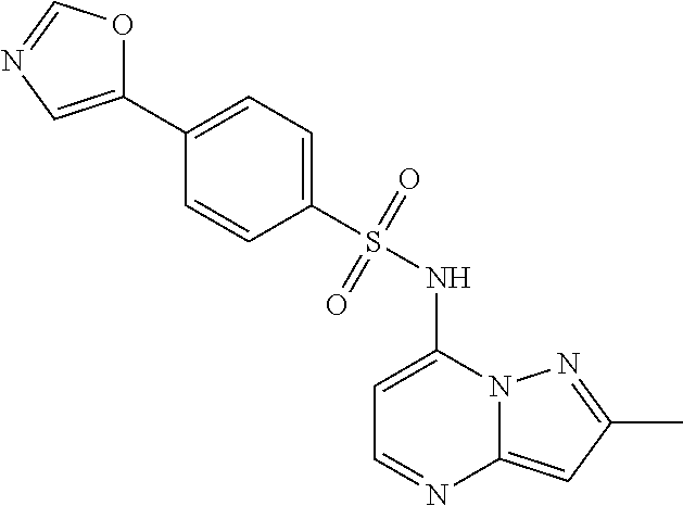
C1=C(NS(C2=CC=C(C3=CN=CO3)C=C2)(=O)=O)N2C(=CC(C)=N2)N=C1
